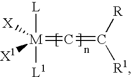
[M](=C=C([R1])[R])([L])([L1])([X])[X1]
